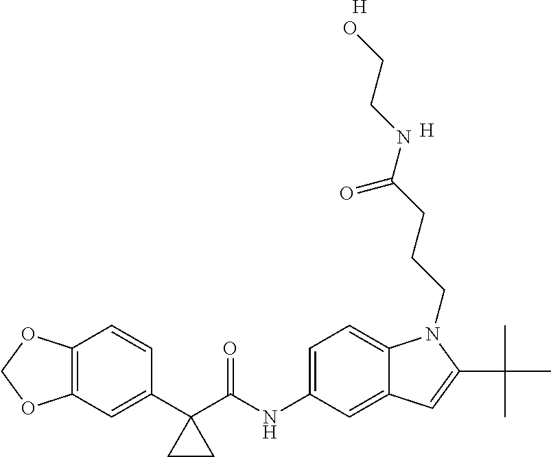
C1(C2(C(NC3=CC=C4C(=C3)C=C(C(C)(C)C)N4CCCC(NCCO)=O)=O)CC2)=CC2=C(C=C1)OCO2.[H].[H]
